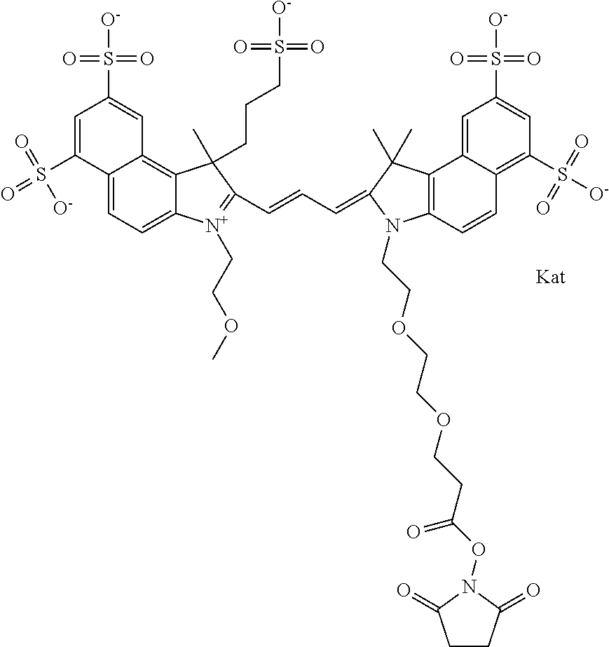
C12=CC=C3C(=C1C=C(S(=O)(=O)[O-])C=C2S(=O)(=O)[O-])C(CCCS(=O)(=O)[O-])(C)C(C=CC=C1C(C)(C)C2=C(N1CCOCCOCCC(ON1C(=O)CCC1=O)=O)C=CC1=C(S(=O)(=O)[O-])C=C(S([O-])(=O)=O)C=C21)=[N+]3CCOC
